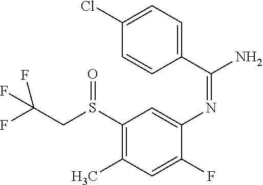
FC(CS(C1=C(C)C=C(F)C(N=C(N)C2=CC=C(Cl)C=C2)=C1)=O)(F)F
